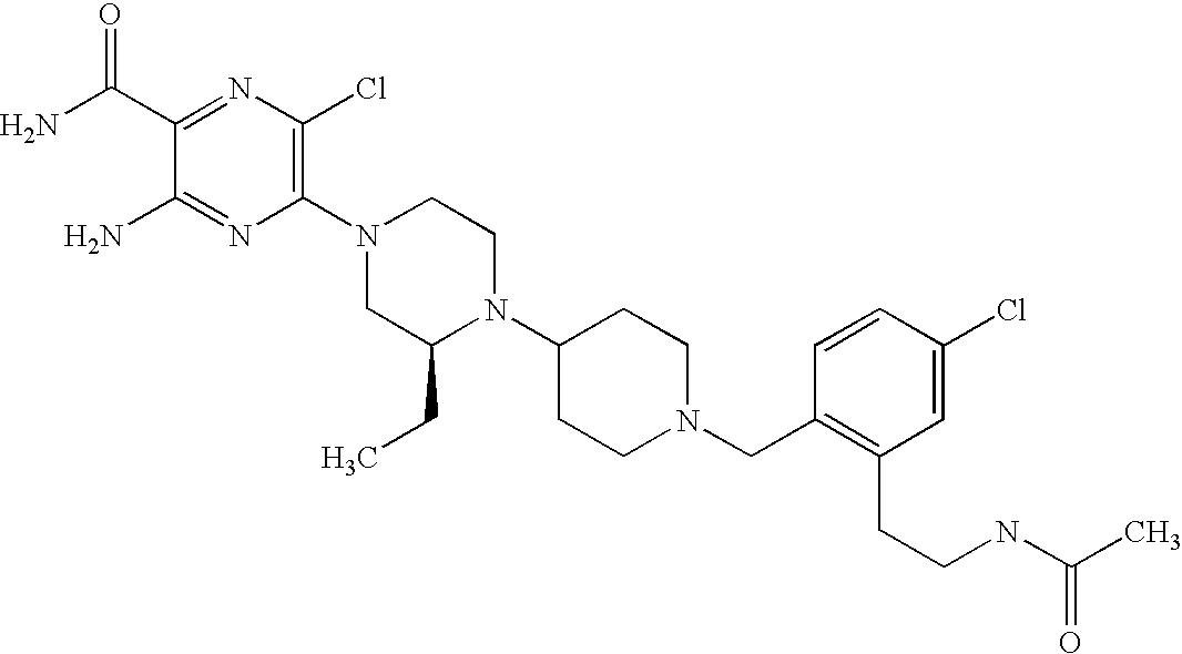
C1(C(N)=O)=NC(Cl)=C(N2CC(CC)N(C3CCN(CC4=C(CCNC(C)=O)C=C(Cl)C=C4)CC3)CC2)N=C1N
